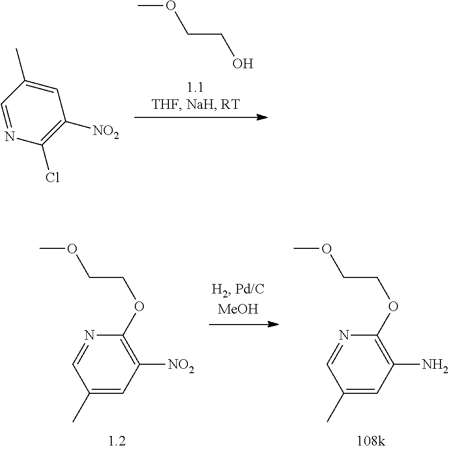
COCCO.C1=NC(Cl)=C([NO2])C=C1C.COCCOC1=C(N)C=C(C)C=N1.COCCOC1=C([NO2])C=C(C)C=N1
